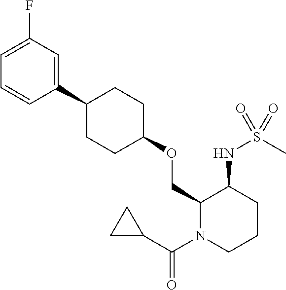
C1=C(F)C=C(C2CCC(OCC3N(C(C4CC4)=O)CCCC3NS(C)(=O)=O)CC2)C=C1
